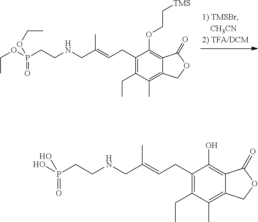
C1(CC)=C(CC=C(CNCCP(OCC)(=O)OCC)C)C(OCC[TMS])=C2C(=C1C)COC2=O.C1(CC)=C(CC=C(CNCCP(O)(=O)O)C)C(O)=C2C(=C1C)COC2=O
